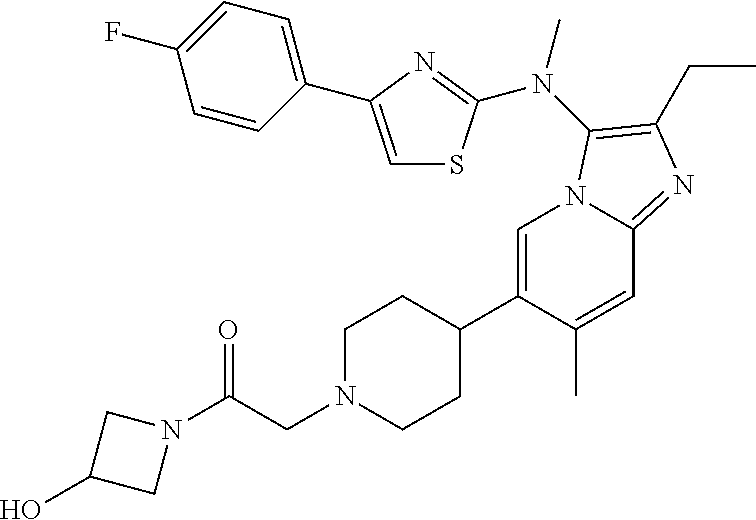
C1=C(C2CCN(CC(N3CC(O)C3)=O)CC2)C(C)=CC2=NC(CC)=C(N(C)C3=NC(C4=CC=C(F)C=C4)=CS3)N12
